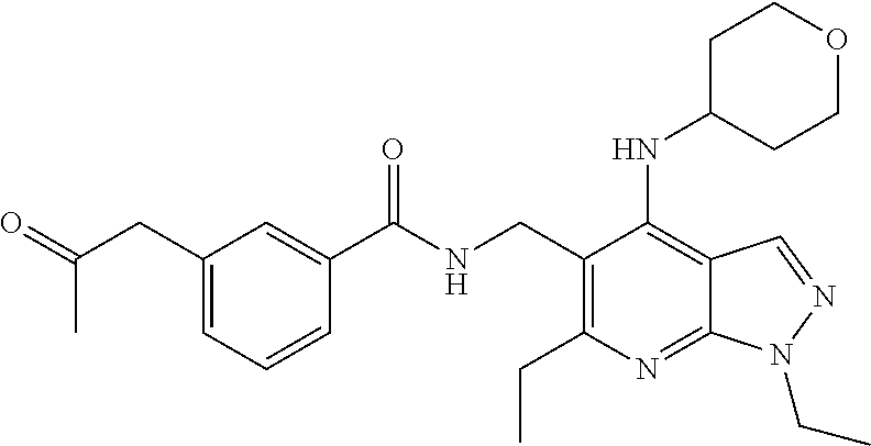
C(NCC1=C(CC)N=C2C(=C1NC1CCOCC1)C=NN2CC)(C1=CC(CC(=O)C)=CC=C1)=O
